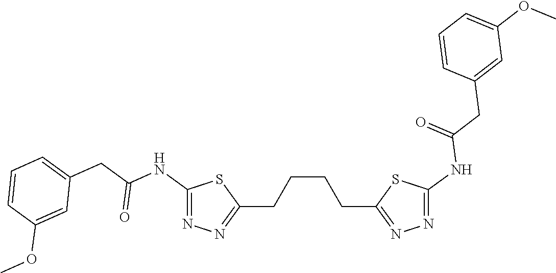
C(CCC1=NN=C(NC(CC2=CC(OC)=CC=C2)=O)S1)CC1=NN=C(NC(CC2=CC=CC(OC)=C2)=O)S1
